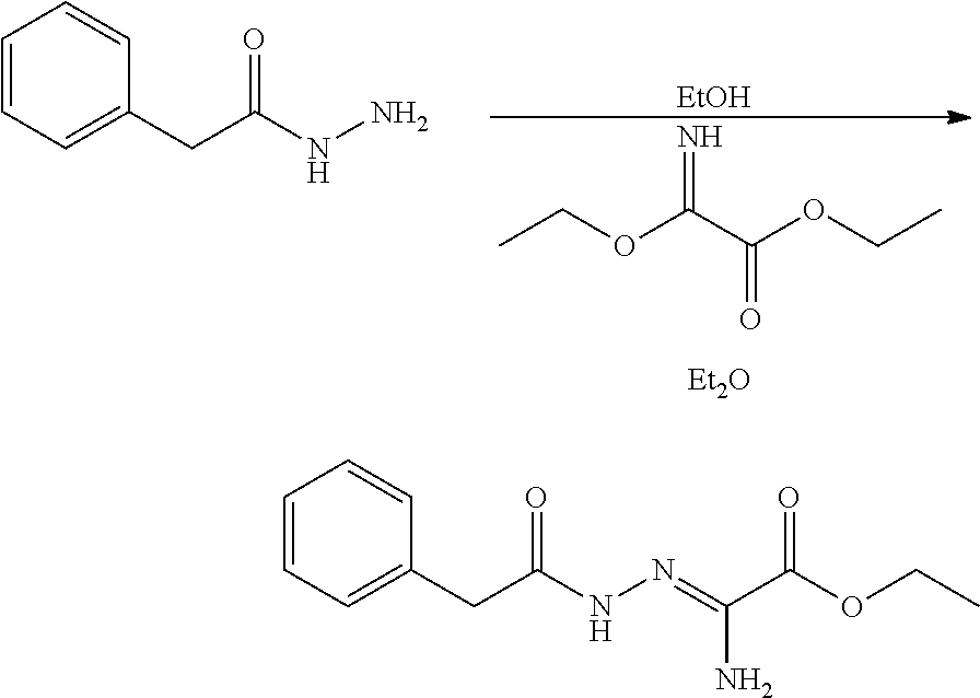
C1=CC=C(CC(NN=C(C(OCC)=O)N)=O)C=C1.C1=CC=C(CC(NN)=O)C=C1.CCOC(C(OCC)=O)=N.[Et2O].[EtOH]
